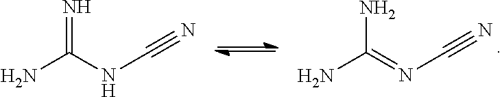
N=C(NC#N)N.NC(=NC#N)N
